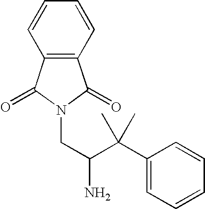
C1(C(C(N)CN2C(=O)C3=C(C2=O)C=CC=C3)(C)C)=CC=CC=C1
